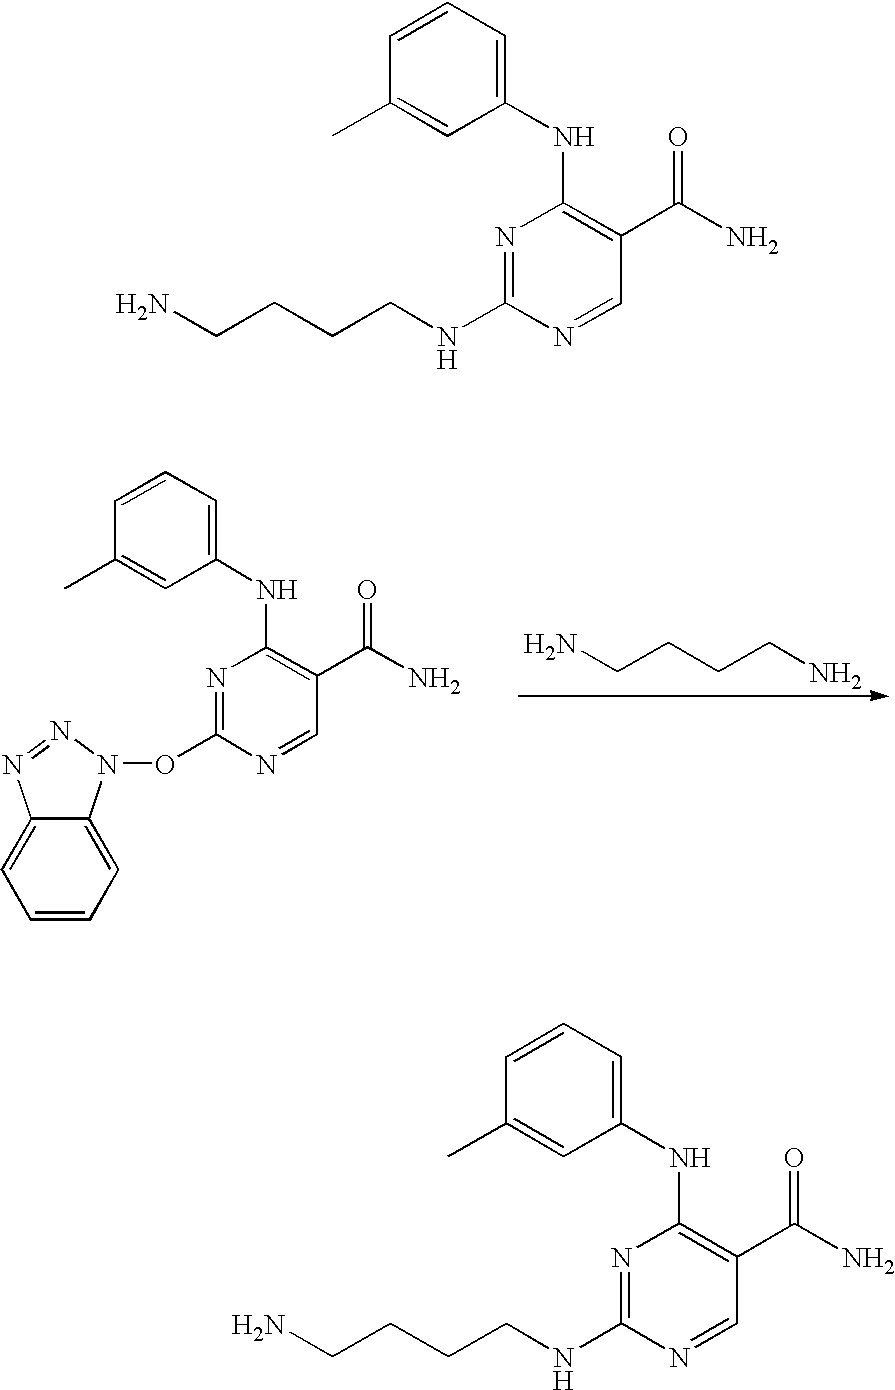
N1=C(ON2C3=CC=CC=C3N=N2)N=CC(C(N)=O)=C1NC1=CC=CC(C)=C1.NCCCCN.N1=C(NCCCCN)N=CC(C(N)=O)=C1NC1=CC=CC(C)=C1.N1=C(NCCCCN)N=CC(C(N)=O)=C1NC1=CC=CC(C)=C1
